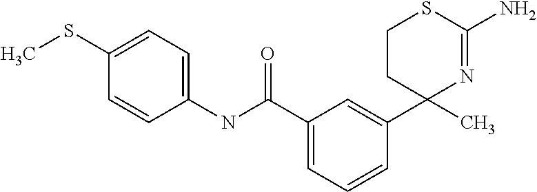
C1(C(NC2=CC=C(SC)C=C2)=O)=CC=CC(C2(C)N=C(N)SCC2)=C1
